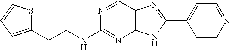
C(CC1=CC=CS1)NC1=NC2=C(C=N1)N=C(C1=CC=NC=C1)N2
